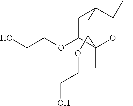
OCCOC1C2(C)OC(C)(C)C(C1)CC2OCCO
